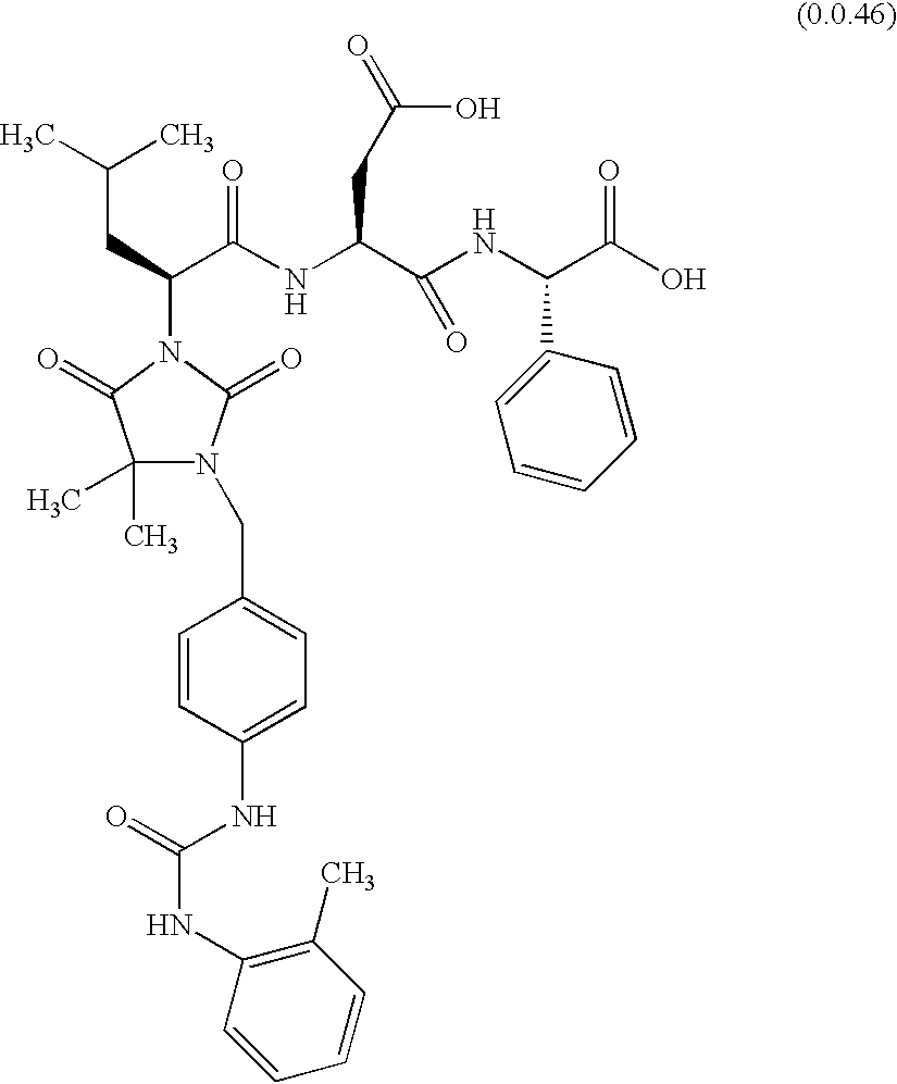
N1(CC2=CC=C(NC(=O)NC3=C(C)C=CC=C3)C=C2)C(C)(C)C(=O)N(C(CC(C)C)C(NC(C(NC(C(O)=O)C2=CC=CC=C2)=O)CC(=O)O)=O)C1=O
